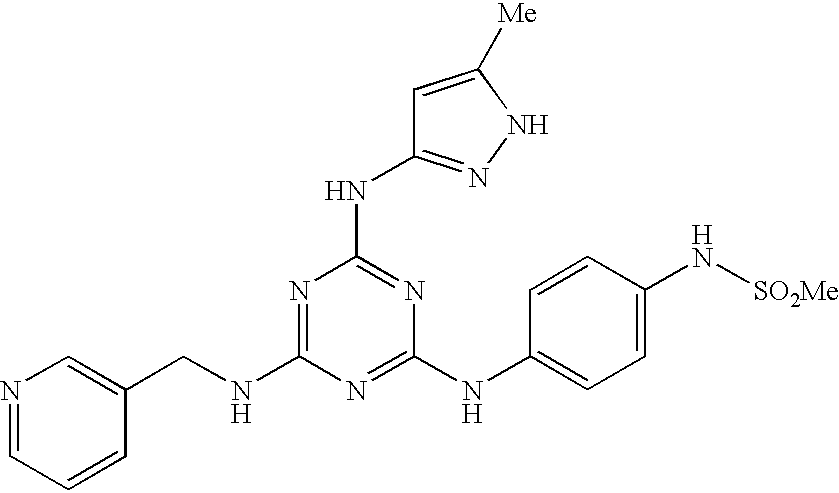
C(NC1=NC(NC2=NNC([Me])=C2)=NC(NC2=CC=C(N[SO2Me])C=C2)=N1)C1=CN=CC=C1
